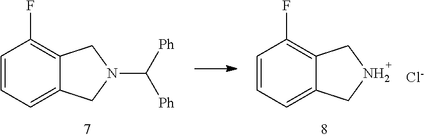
C1=CC=C2C(=C1F)CN(C([Ph])[Ph])C2.C1=CC=C2C(=C1F)CNC2.[Cl-]
